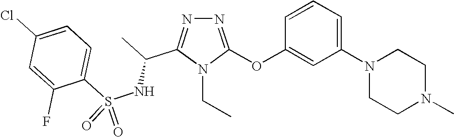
N1=C(OC2=CC(N3CCN(C)CC3)=CC=C2)N(CC)C(C(C)NS(C2=CC=C(Cl)C=C2F)(=O)=O)=N1
